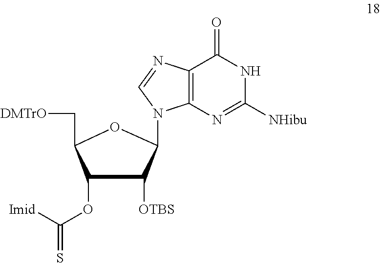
C1(OC(=S)[Imid])C([OTBS])C(N2C3=C(C(=O)NC([NHibu])=N3)N=C2)OC1C[DMTrO]
